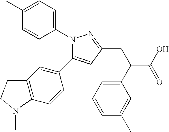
N1(C2=CC=C(C)C=C2)C(C2=CC3=C(C=C2)N(C)CC3)=CC(CC(C2=CC=CC(C)=C2)C(O)=O)=N1
